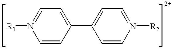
[R1]N1=CC=C(C2=CC=N([R2])C=C2)C=C1
